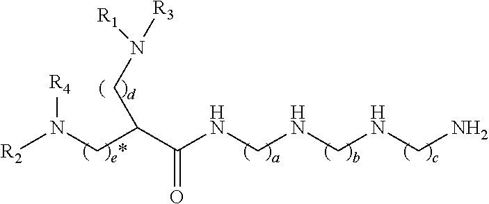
[R2]N(CC(C(NCNCNCN)=O)CN([R3])[R1])[R4]
